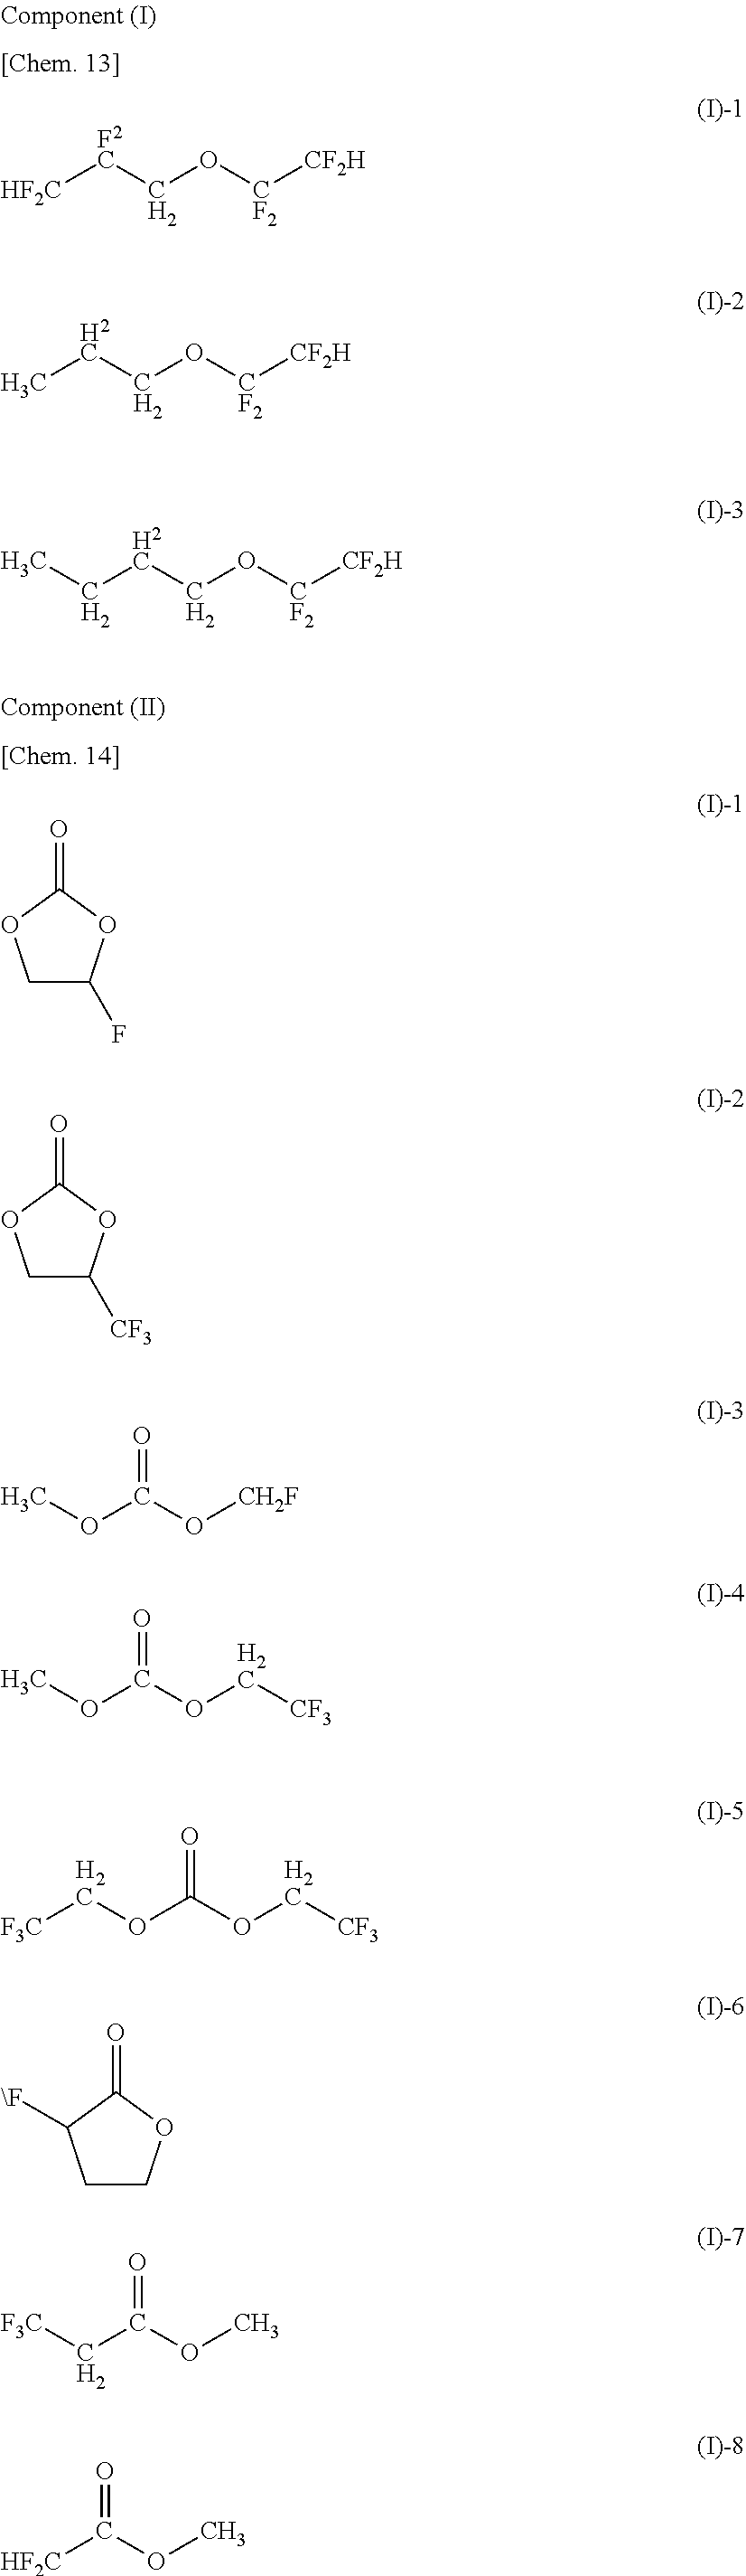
[HF2C][F2C]CO[CF2][CF2H].CCCO[CF2][CF2H].C(CCO[CF2][CF2H])C.C1C(F)OC(=O)O1.C1C([CF3])OC(=O)O1.COC(O[CH2F])=O.COC(OC[CF3])=O.O(C[CF3])C(OC[F3C])=O.C1COC(=O)C1[\F].[F3C]CC(OC)=O.O(C([HF2C])=O)C
